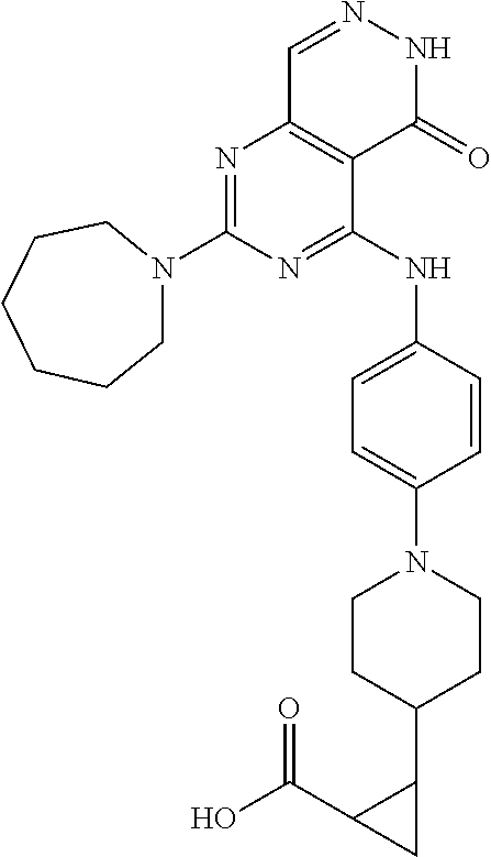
N1=C(NC2=CC=C(N3CCC(C4C(C(O)=O)C4)CC3)C=C2)C2=C(N=C1N1CCCCCC1)C=NNC2=O
